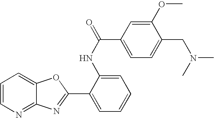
C12=NC=CC=C1OC(C1=CC=CC=C1NC(C1=CC=C(CN(C)C)C(OC)=C1)=O)=N2
